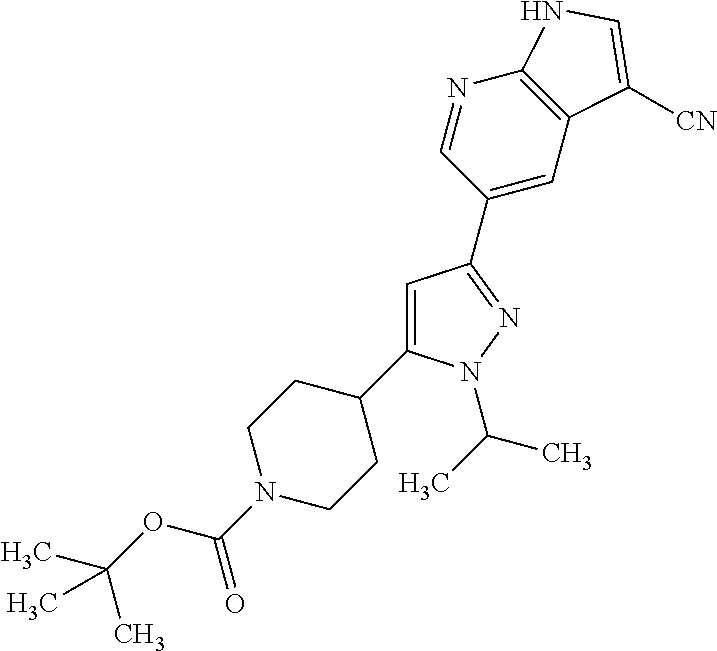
C1(C2=NN(C(C)C)C(C3CCN(C(OC(C)(C)C)=O)CC3)=C2)=CC2=C(N=C1)NC=C2[CN]
